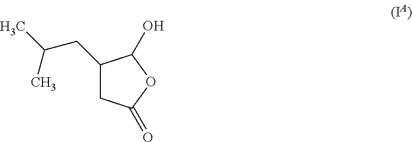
C1(CC(C)C)CC(=O)OC1O
